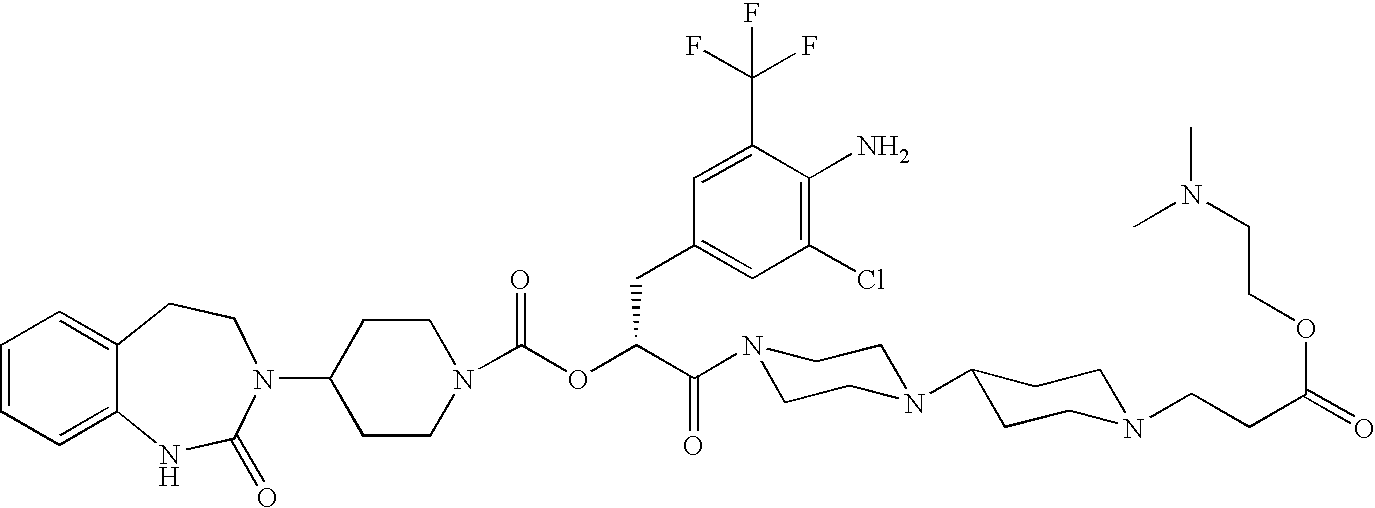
C1=CC=C2C(=C1)CCN(C1CCN(C(OC(C(N3CCN(C4CCN(CCC(=O)OCCN(C)C)CC4)CC3)=O)CC3=CC(Cl)=C(N)C(C(F)(F)F)=C3)=O)CC1)C(=O)N2
